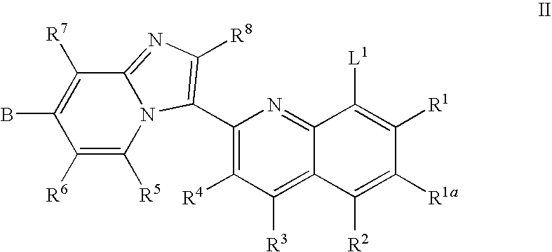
C1(C2=C([R8])N=C3N2C([R5])=C([R6])C(B)=C3[R7])=C([R4])C([R3])=C2C(=N1)C([L1])=C([R1])C([R1a])=C2[R2]
